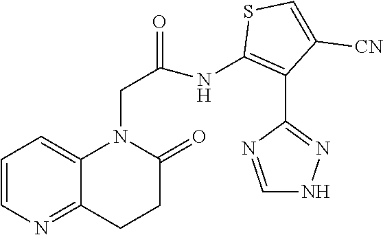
C1=CN=C2C(=C1)N(CC(NC1=C(C3=NNC=N3)C([CN])=CS1)=O)C(=O)CC2
